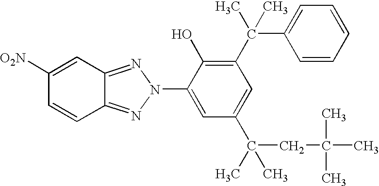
C1=CC2=NN(C3=CC(C(C)(CC(C)(C)C)C)=CC(C(C)(C)C4=CC=CC=C4)=C3O)N=C2C=C1[O2N]
